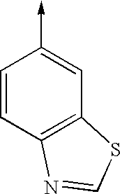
C1=CC2=C(C=C1->C)SC=N2
